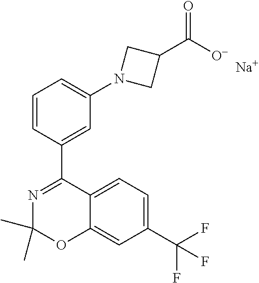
C1(C)(C)N=C(C2=CC(N3CC(C([O-])=O)C3)=CC=C2)C2=CC=C(C(F)(F)F)C=C2O1.[Na]
